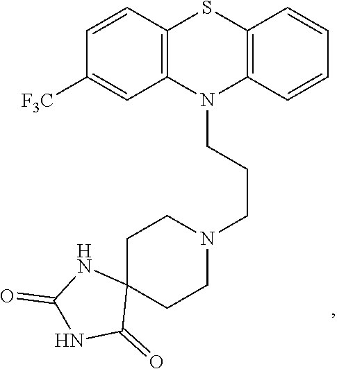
C12=C(C=CC([F3C])=C1)SC1=C(N2CCCN2CCC3(CC2)NC(=O)NC3=O)C=CC=C1
